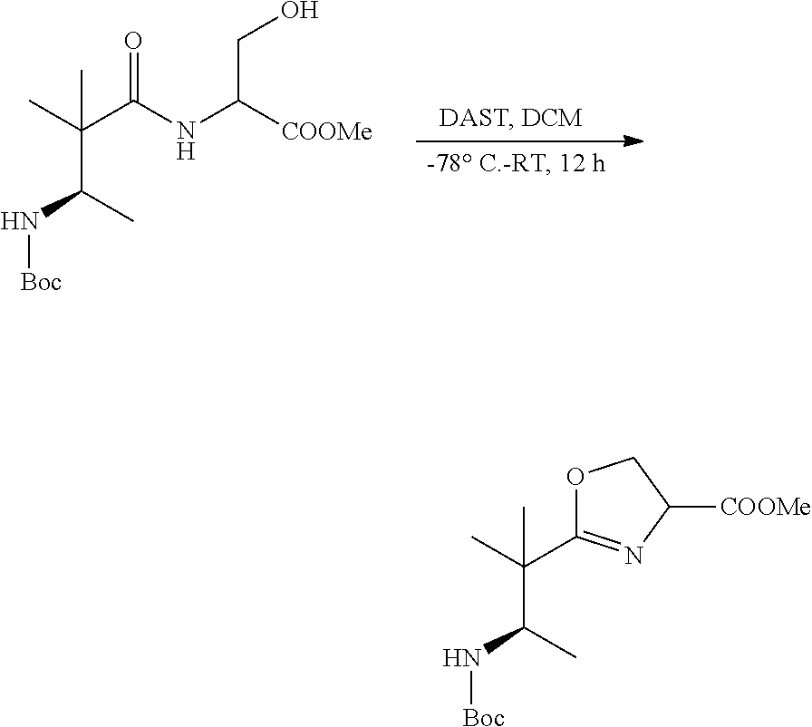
C(C(N[Boc])C)(C)(C(NC([COOMe])CO)=O)C.C(C(N[Boc])C)(C)(C)C1=NC([COOMe])CO1
